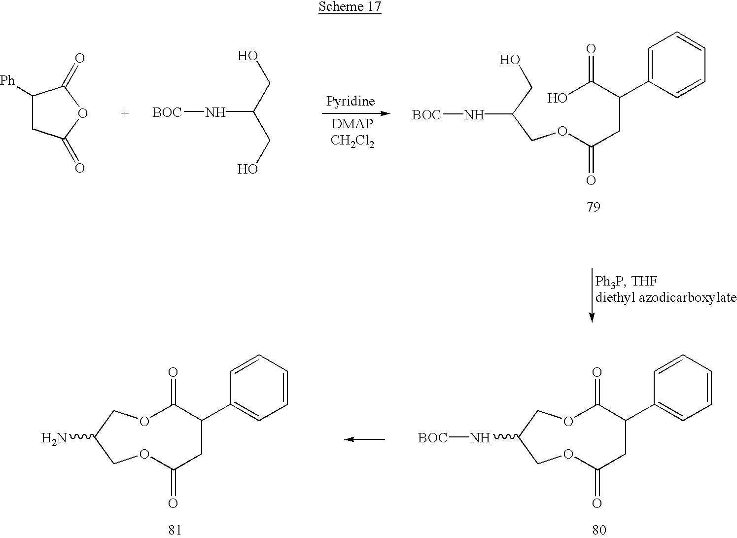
C1([Ph])CC(=O)OC1=O.OCC(CO)N[BOC].OC(C(CC(OCC(CO)N[BOC])=O)C1=CC=CC=C1)=O.O1C(=O)C(C2=CC=CC=C2)CC(=O)OCC(N[BOC])C1.O1C(=O)C(C2=CC=CC=C2)CC(=O)OCC(N)C1
